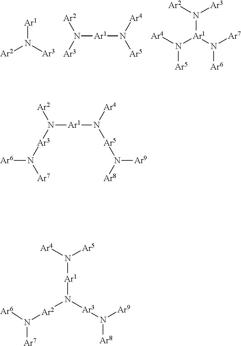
[Ar1]N([Ar2])[Ar3].N([Ar1]N([Ar4])[Ar5])([Ar3])[Ar2].N([Ar1](N([Ar5])[Ar4])N([Ar6])[Ar7])([Ar3])[Ar2].N([Ar1]N([Ar4])[Ar5]N([Ar9])[Ar8])([Ar3]N([Ar6])[Ar7])[Ar2].N([Ar1]N([Ar3]N([Ar8])[Ar9])[Ar2]N([Ar7])[Ar6])([Ar5])[Ar4]
